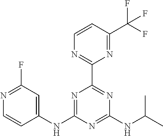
C1(NC2=NC(C3=NC=CC(C(F)(F)F)=N3)=NC(NC(C)C)=N2)=CC(F)=NC=C1
